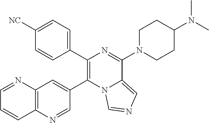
C12=C(N=CC(C3=C(C4=CC=C([NC])C=C4)N=C(N4CCC(N(C)C)CC4)C4=CN=CN34)=C1)C=CC=N2
